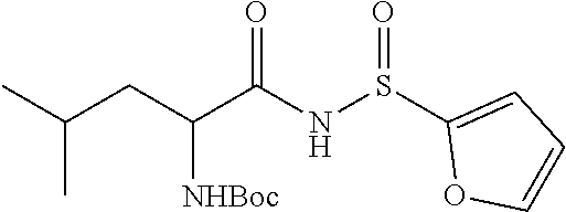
C1(S(NC(C(CC(C)C)[NHBoc])=O)=O)=CC=CO1
